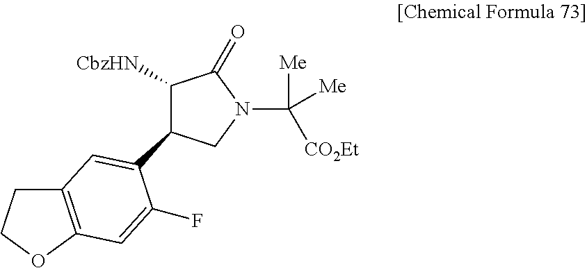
C1([CbzHN])C(=O)N(C([Me])([CO2Et])[Me])CC1C1=CC2=C(OCC2)C=C1F
